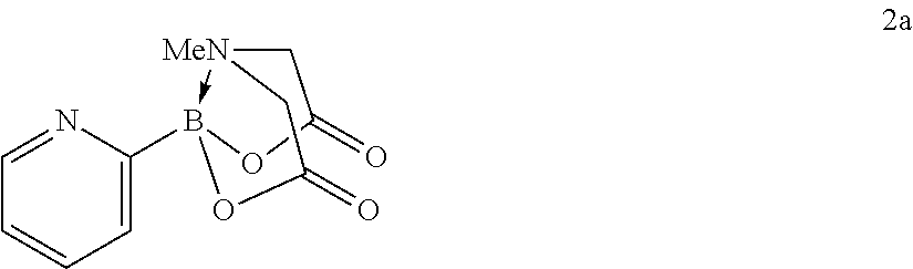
[MeN]12->B(C3=CC=CC=N3)(OC(=O)C1)OC(=O)C2
